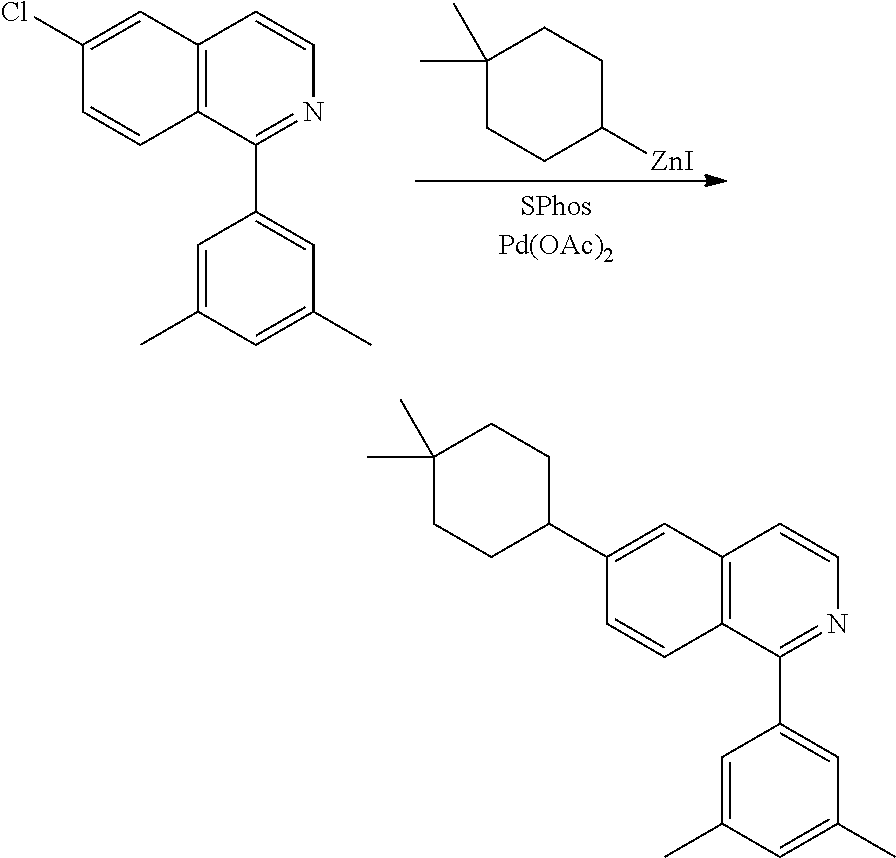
C12=C(C(C3=CC(C)=CC(C)=C3)=NC=C1)C=CC(Cl)=C2.C1(C)(C)CCC([ZnI])CC1.C12=C(C(C3=CC(C)=CC(C)=C3)=NC=C1)C=CC(C1CCC(C)(C)CC1)=C2
